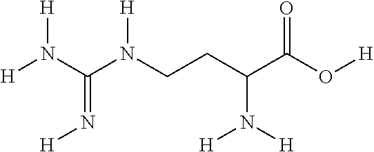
[H]N(C(N(CCC(C(=O)O[H])N([H])[H])[H])=N[H])[H]
